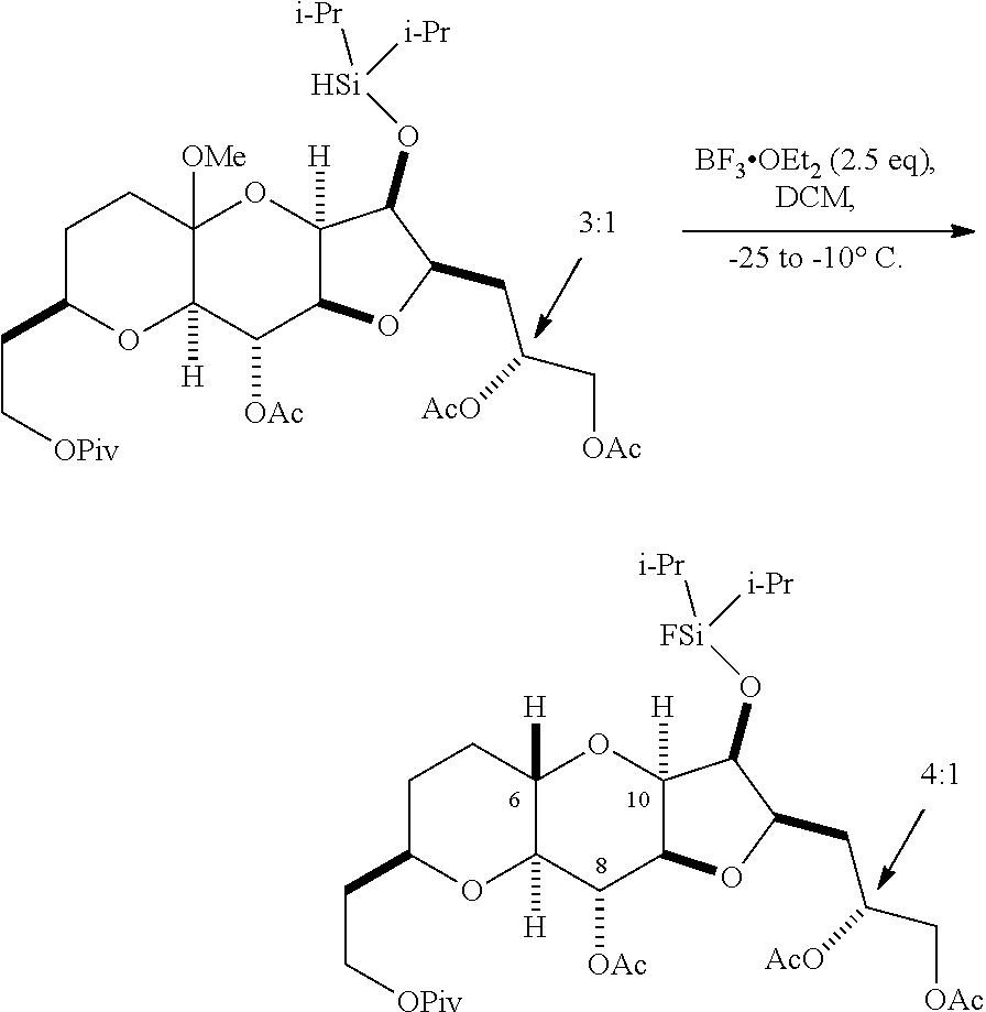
C12([H])C(C([OAc])C3([H])C([OMe])(CCC(CC[OPiv])O3)O1)OC(CC([AcO])C[OAc])C2O[Si]([i-Pr])[i-Pr].[-25 to -10 C].C12([H])C(C([OAc])C3([H])C([H])(CCC(CC[OPiv])O3)O1)OC(CC([AcO])C[OAc])C2O[FSi]([i-Pr])[i-Pr]
